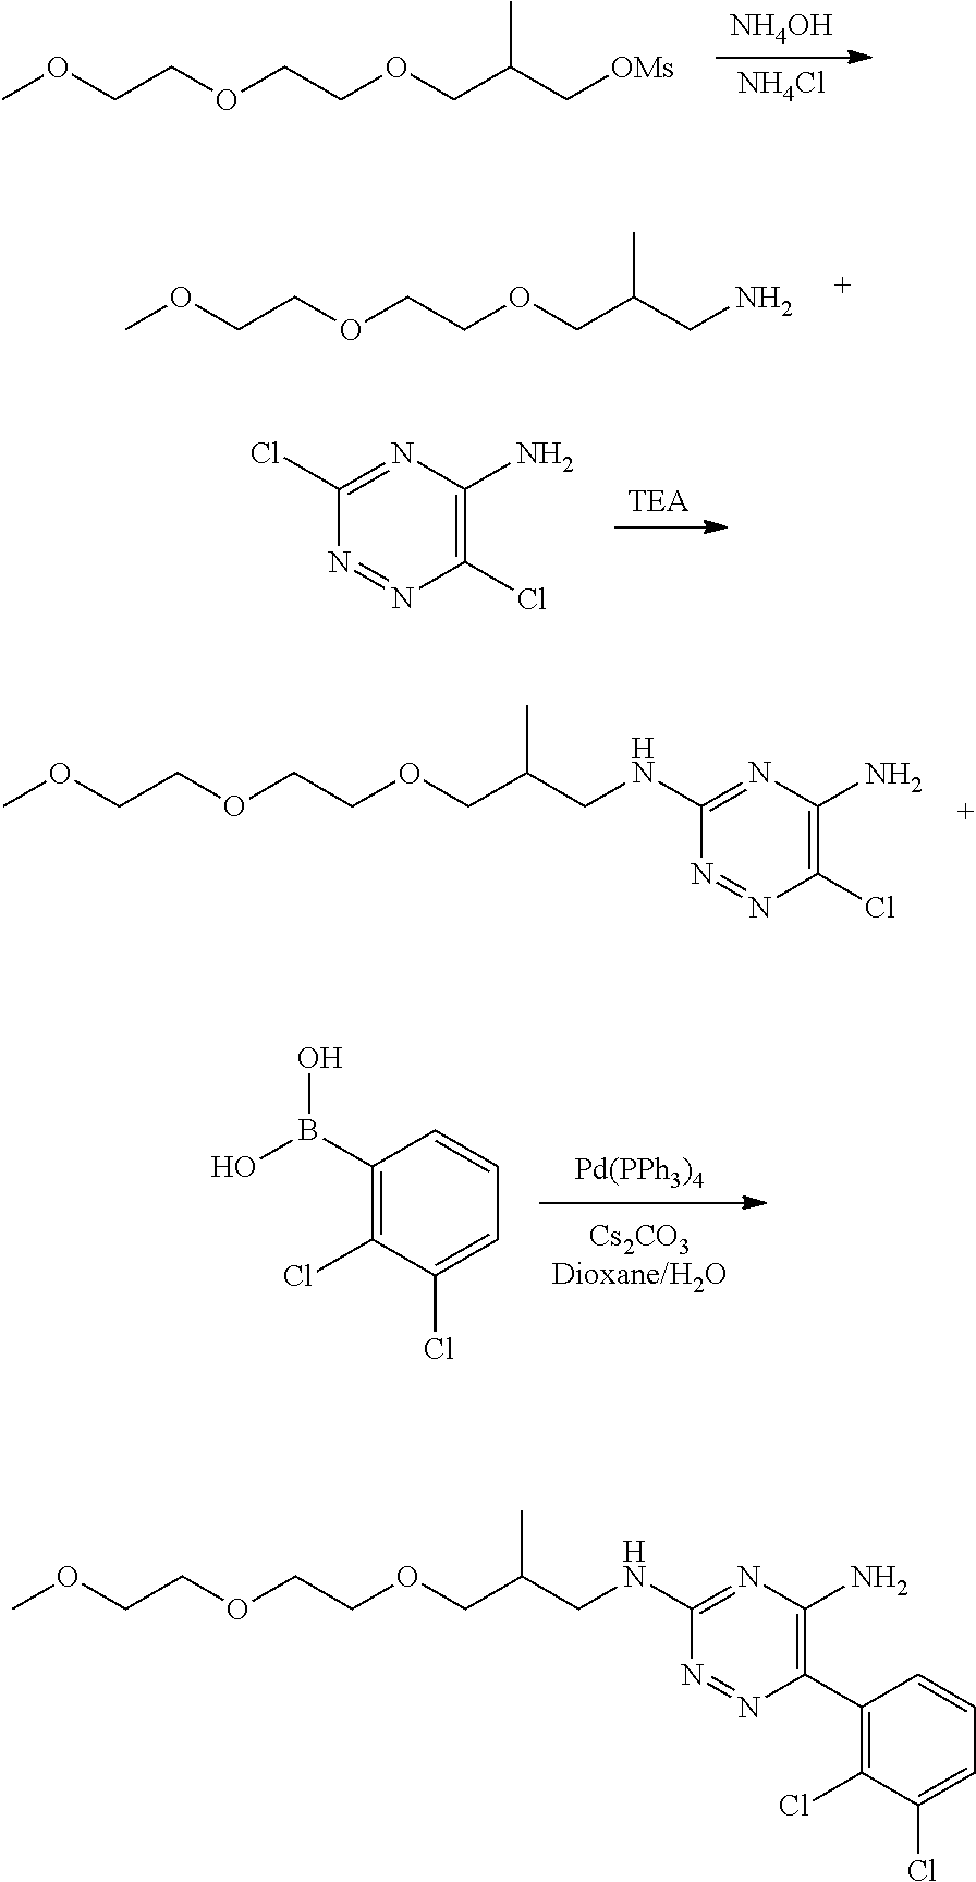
COCCOCCOCC(CN)C.[NH4OH].[NH4Cl].COCCOCCOCC(C[OMs])C.[TEA].ClC1=C(N)N=C(Cl)N=N1.ClC1=C(N)N=C(NCC(COCCOCCOC)C)N=N1.[Pd(PPh3)4].C1(B(O)O)=C(Cl)C(Cl)=CC=C1.C1(C2=C(N)N=C(NCC(COCCOCCOC)C)N=N2)=C(Cl)C(Cl)=CC=C1
